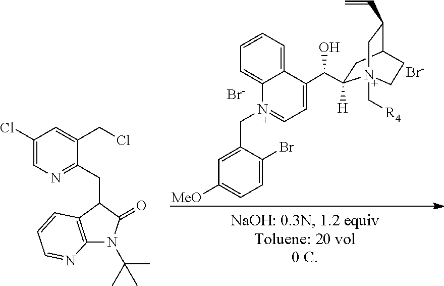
[Br-].C12=CC=CC=C1N(CC1=CC([MeO])=CC=C1Br)=CC=C2C(O)C1([H])CC2C(C=C)CN1(C[R4])CC2.[Br-].C1(Cl)=CN=C(CC2C3=C(N(C(C)(C)C)C2=O)N=CC=C3)C(CCl)=C1
